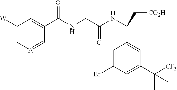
C1([W])=C[A]=CC(C(NCC(NC(C[CO2H])C2=CC(C(C)(C)[CF3])=CC(Br)=C2)=O)=O)=C1
